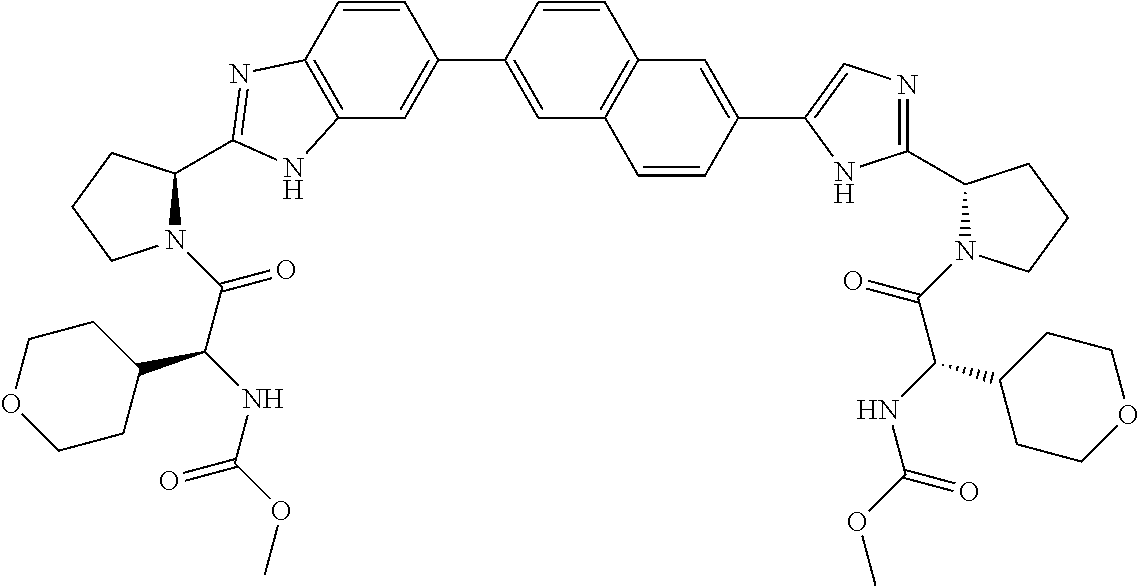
C12=C(C=C(C3=CC4=C(C=C3)C=C(C3=CN=C(C5N(C(=O)C(C6CCOCC6)NC(=O)OC)CCC5)N3)C=C4)C=C1)NC(C1N(C(=O)C(NC(=O)OC)C3CCOCC3)CCC1)=N2
